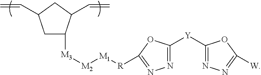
[M3]([M2][M1][R]C1=NN=C([Y]C2=NN=C([W])O2)O1)C1CC(C=C)CC1C=C
